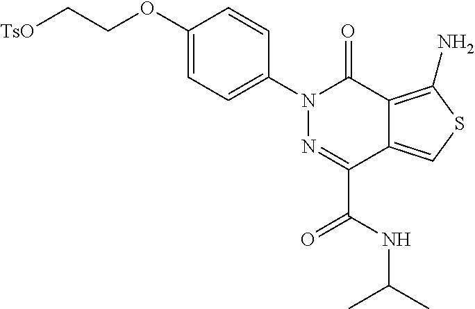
C1(OCC[TsO])=CC=C(N2N=C(C(NC(C)C)=O)C3=CSC(N)=C3C2=O)C=C1
